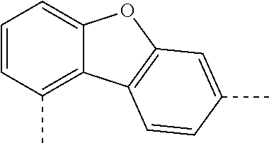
C1=CC(C)=C2C(=C1)OC1=C2C=CC(C)=C1
